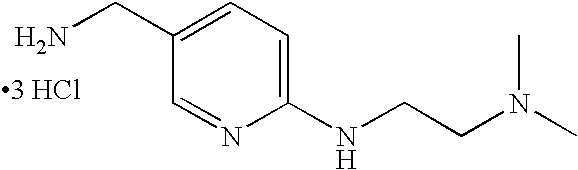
NCC1=CC=C(NCCN(C)C)N=C1.[3 HCl]
